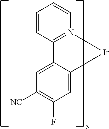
C1([NC])=C(F)C=C2C(=C1)C1=N(C=CC=C1)[Ir]2
